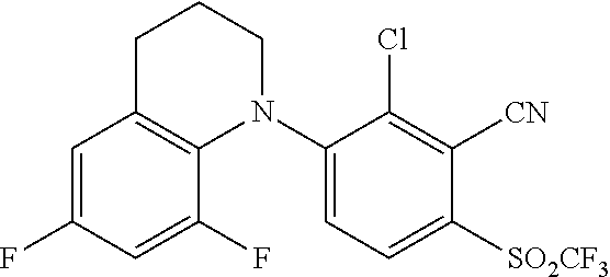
C1=C(F)C=C(F)C2=C1CCCN2C1=CC=C([SO2CF3])C([CN])=C1Cl
